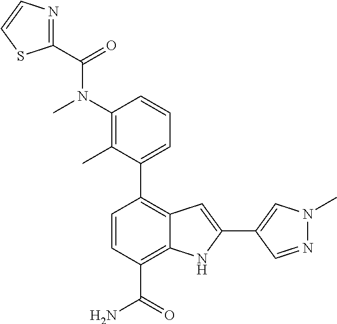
C1(C2=CC=CC(N(C(C3=NC=CS3)=O)C)=C2C)=C2C(=C(C(N)=O)C=C1)NC(C1=CN(C)N=C1)=C2
